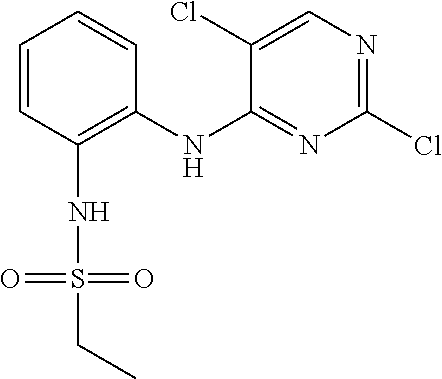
C1=CC(NS(CC)(=O)=O)=C(NC2=NC(Cl)=NC=C2Cl)C=C1
